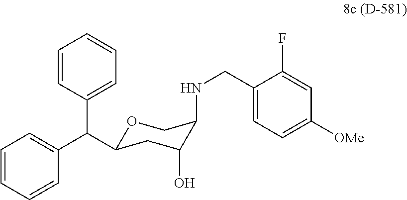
C1=CC(C(C2=CC=CC=C2)C2OCC(NCC3=CC=C([OMe])C=C3F)C(O)C2)=CC=C1
